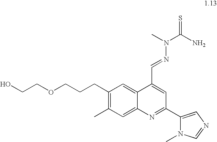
C1(CCCOCCO)=C(C)C=C2C(=C1)C(C=NN(C(=S)N)C)=CC(C1=CN=CN1C)=N2
